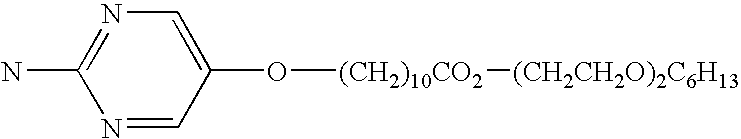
N1=C(N)N=CC(O[(CH2)10CO2][(CH2CH2O)2C6H13])=C1
